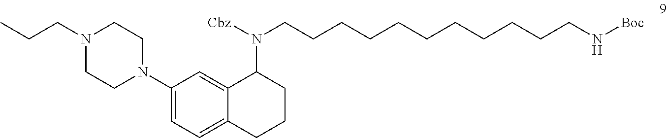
C1(N2CCN(CCC)CC2)=CC=C2C(=C1)C(N(CCCCCCCCCCCN[Boc])[Cbz])CCC2
